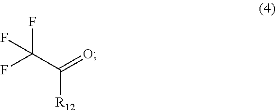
C(C(=O)[R12])(F)(F)F
